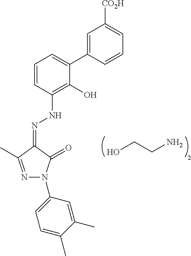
OCCN.N1=C(C)C(=NNC2=C(O)C(C3=CC([CO2H])=CC=C3)=CC=C2)C(=O)N1C1=CC=C(C)C(C)=C1
